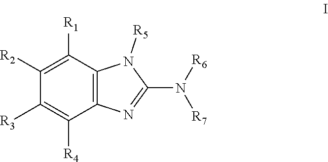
C12=C(C([R1])=C([R2])C([R3])=C1[R4])N([R5])C(N([R6])[R7])=N2
